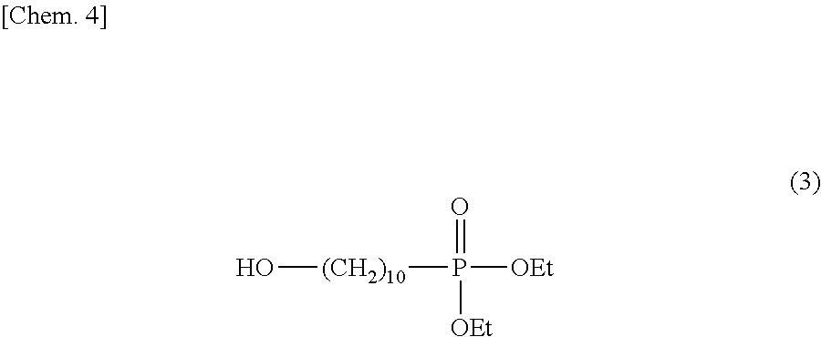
P([OEt])(=O)([OEt])[(CH2)10]O
